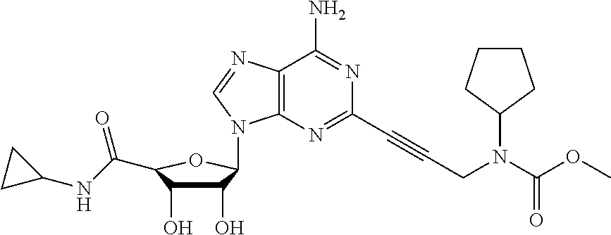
C12=C(N=CN1C1C(O)C(O)C(C(NC3CC3)=O)O1)C(N)=NC(C#CCN(C(OC)=O)C1CCCC1)=N2
